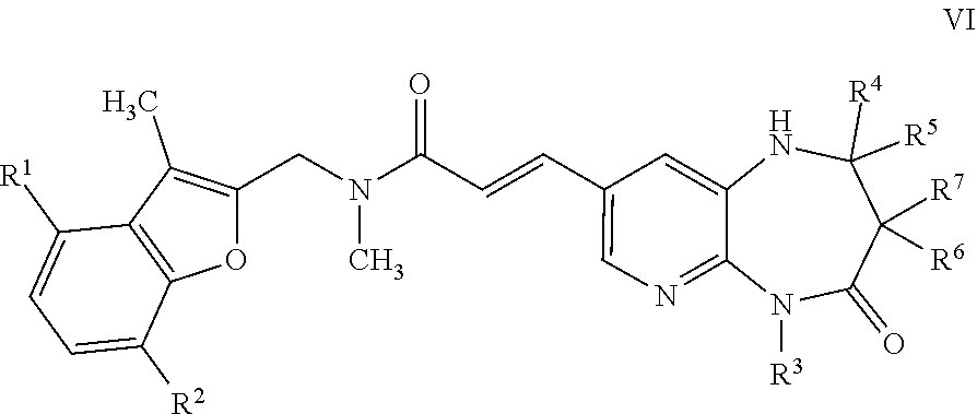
C1(C=CC(N(C)CC2=C(C)C3=C(O2)C([R2])=CC=C3[R1])=O)=CN=C2C(=C1)NC([R5])([R4])C([R6])([R7])C(=O)N2[R3]
